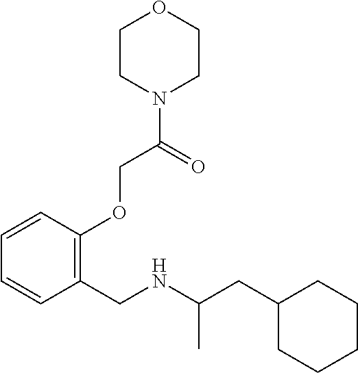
C1(CC(NCC2=C(OCC(N3CCOCC3)=O)C=CC=C2)C)CCCCC1
